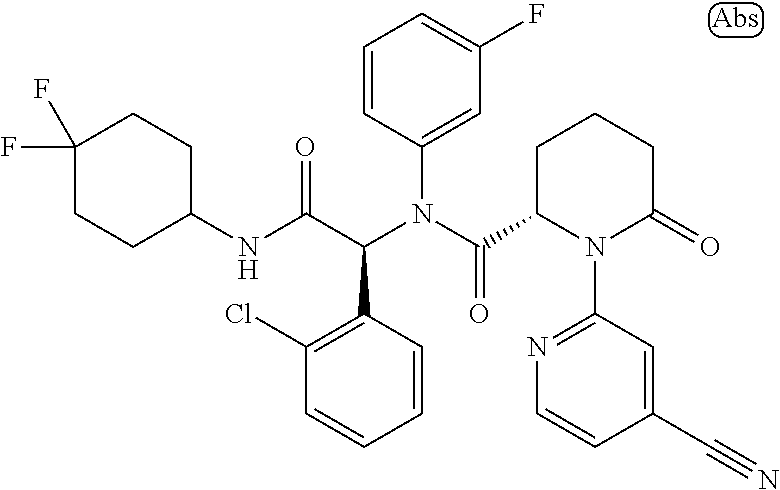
C1=CC(N(C(C2CCCC(=O)N2C2=NC=CC(C#N)=C2)=O)C(C(NC2CCC(F)(F)CC2)=O)C2=C(Cl)C=CC=C2)=CC(F)=C1
